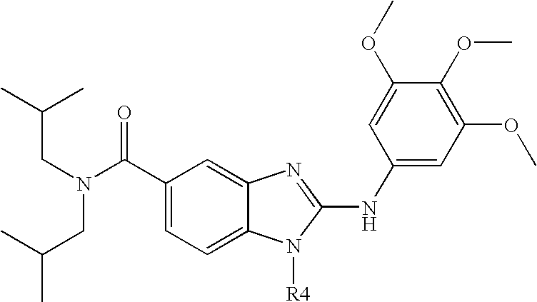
C1(C(N(CC(C)C)CC(C)C)=O)=CC=C2C(=C1)N=C(NC1=CC(OC)=C(OC)C(OC)=C1)N2[R4]
